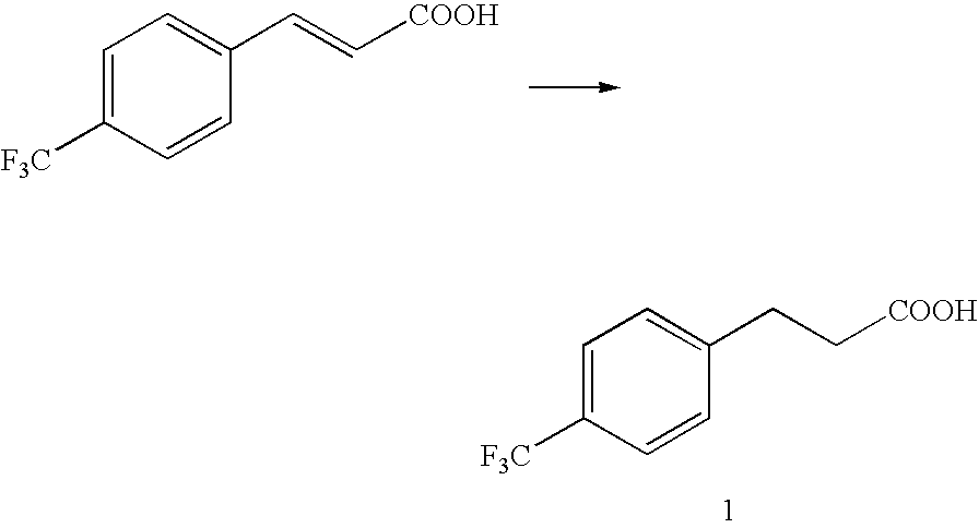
C1=C([F3C])C=CC(C=C[COOH])=C1.C1=C([F3C])C=CC(CC[COOH])=C1
